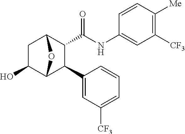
C1C(O)C2C(C3=CC([CF3])=CC=C3)C(C(=O)NC3=CC([CF3])=C([Me])C=C3)C1O2
